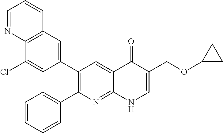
C12=C(C=C(C3=C(C4=CC=CC=C4)N=C4C(=C3)C(=O)C(COC3CC3)=CN4)C=C1Cl)C=CC=N2
